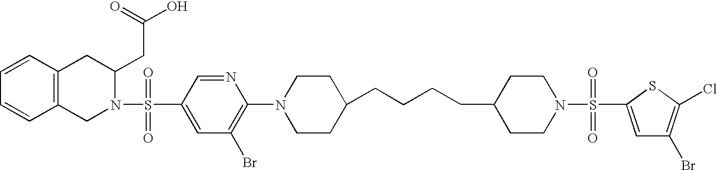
C1=C(S(=O)(=O)N2CCC(CCCCC3CCN(C4=C(Br)C=C(S(=O)(=O)N5C(CC(O)=O)CC6=C(C5)C=CC=C6)C=N4)CC3)CC2)SC(Cl)=C1Br
